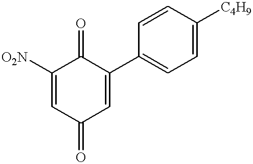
C1([O2N])=CC(=O)C=C(C2=CC=C([C4H9])C=C2)C1=O
